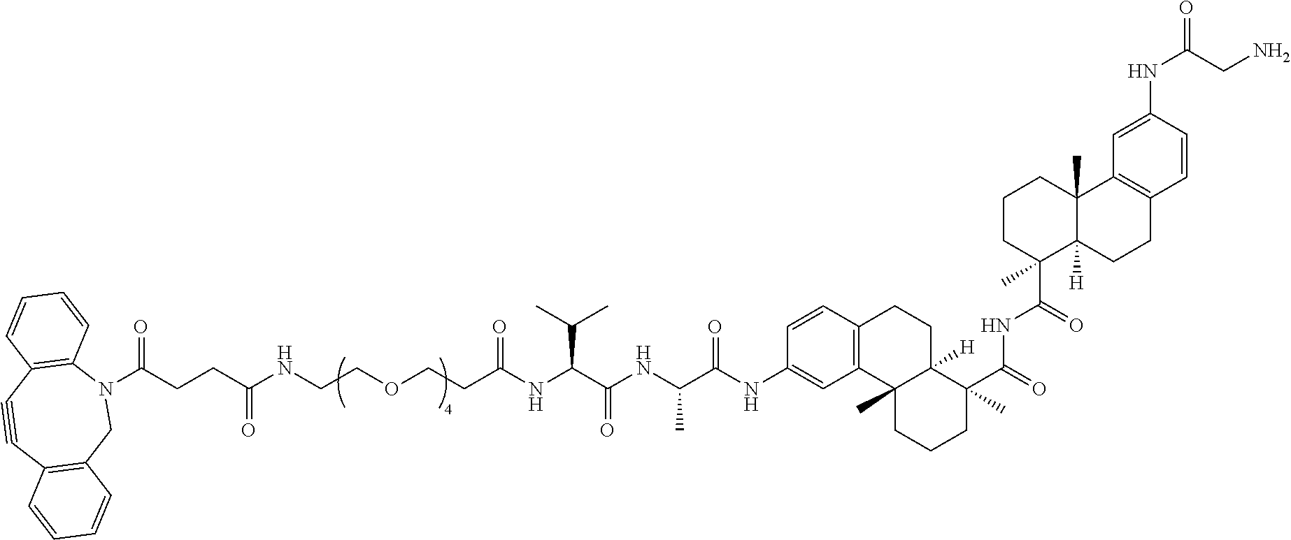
N1(C(CCC(NCCOCCC(NC(C(NC(C(NC2=CC3=C(C=C2)CCC2([H])C3(C)CCCC2(C(=O)NC(C2(C)C3([H])C(C)(CCC2)C2=C(CC3)C=CC(NC(=O)CN)=C2)=O)C)=O)C)=O)C(C)C)=O)=O)=O)C2=C(C#CC3=C(C1)C=CC=C3)C=CC=C2
